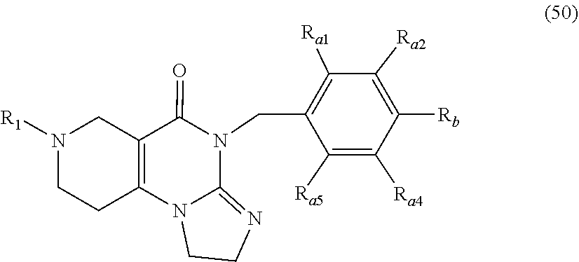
C1CN([R1])CC2=C1N1C(=NCC1)N(CC1=C([Ra1])C([Ra2])=C([Rb])C([Ra4])=C1[Ra5])C2=O
